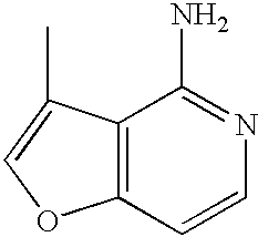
C12=C(C=CN=C1N)OC=C2C
